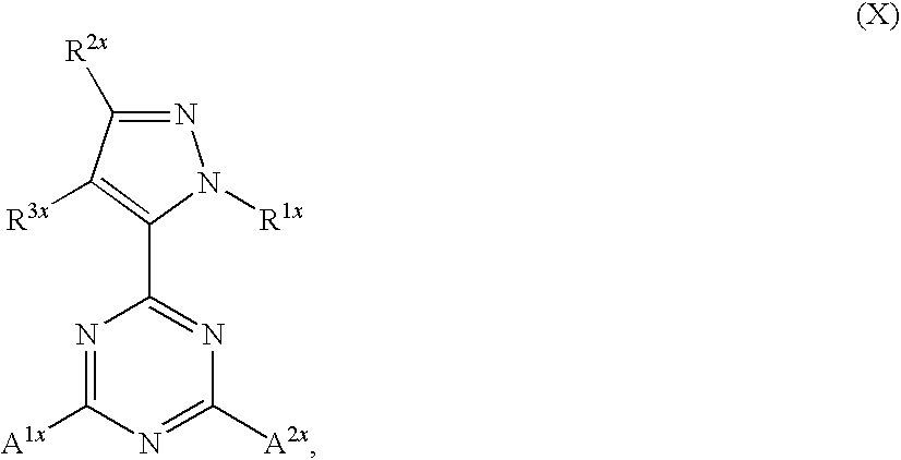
N1=C([A1x])N=C([A2x])N=C1C1=C([R3x])C([R2x])=NN1[R1x]
